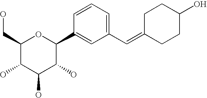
C1(CO)C(O)C(O)C(O)C(C2=CC(C=C3CCC(O)CC3)=CC=C2)O1
